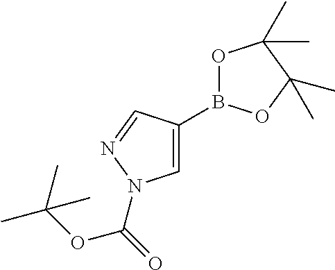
O1B(C2=CN(C(=O)OC(C)(C)C)N=C2)OC(C)(C)C1(C)C
